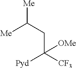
C(C([CF3])([Pyd])[OMe])C([Me])[Me]
